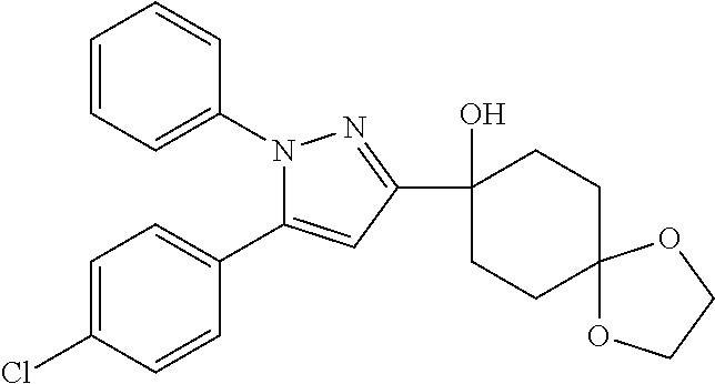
C1=CC=C(N2C(C3=CC=C(Cl)C=C3)=CC(C3(O)CCC4(CC3)OCCO4)=N2)C=C1
